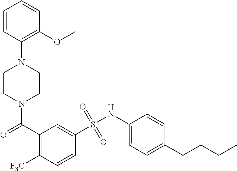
C1=CC(N2CCN(C(C3=C([F3C])C=CC(S(NC4=CC=C(CCCC)C=C4)(=O)=O)=C3)=O)CC2)=C(OC)C=C1
